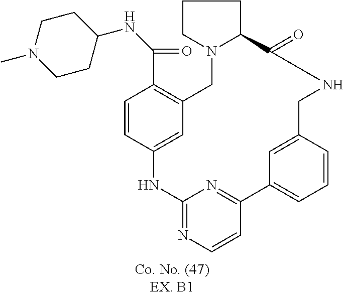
C1=CC2=CC(=C1C(=O)NC1CCN(C)CC1)CN1CCCC1C(=O)NCC1=CC(=CC=C1)C1=NC(=NC=C1)N2
